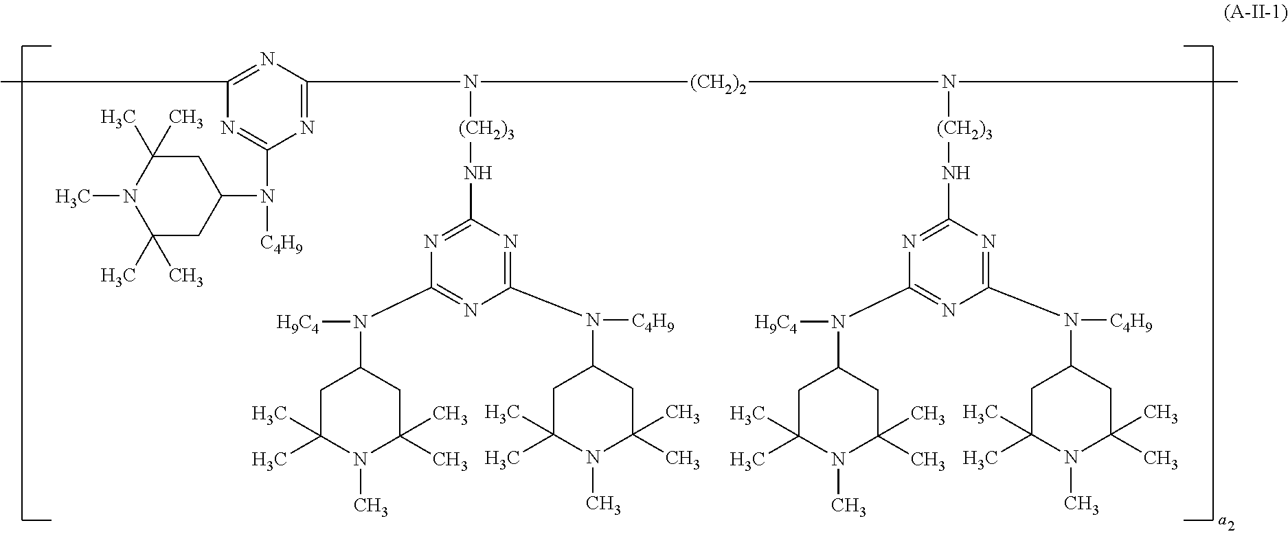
CC1=NC(N([(CH2)3]NC2=NC(N([H9C4])C3CC(C)(C)N(C)C(C)(C)C3)=NC(N([C4H9])C3CC(C)(C)N(C)C(C)(C)C3)=N2)[(CH2)2]N([(CH2)3]NC2=NC(N([H9C4])C3CC(C)(C)N(C)C(C)(C)C3)=NC(N([C4H9])C3CC(C)(C)N(C)C(C)(C)C3)=N2)C)=NC(N([C4H9])C2CC(C)(C)N(C)C(C)(C)C2)=N1
